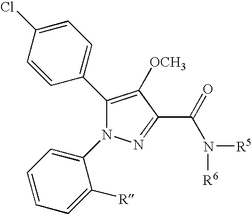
C1(C2=CC=C(Cl)C=C2)=C([OCH3])C(C(=O)N([R5])[R6])=NN1C1=CC=CC=C1[R]
